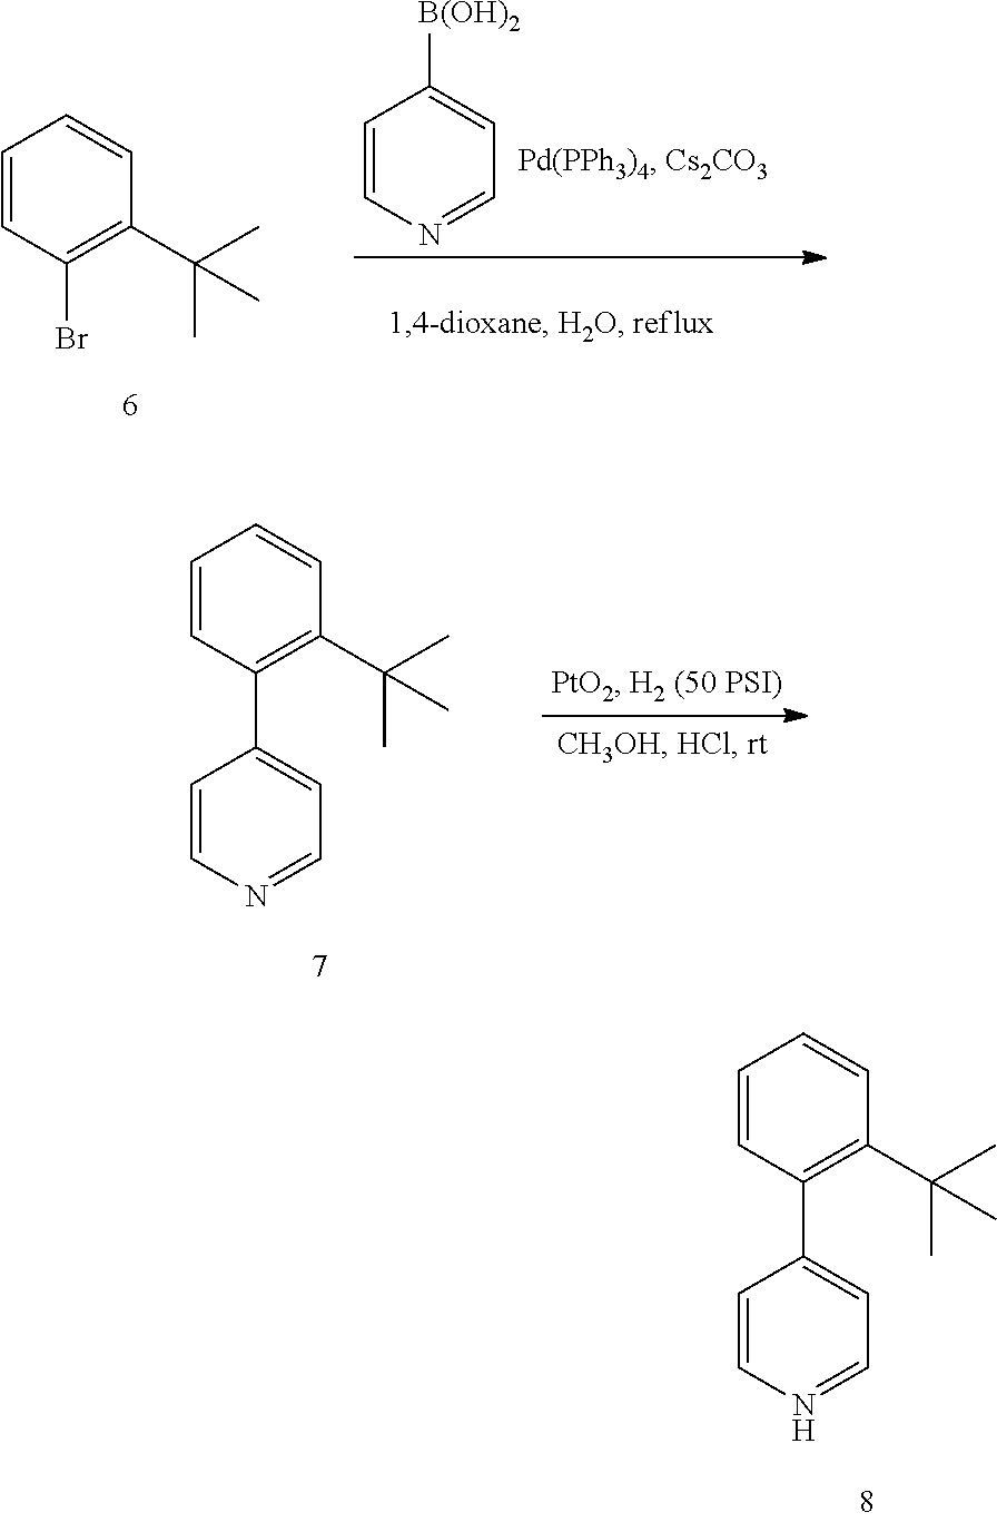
C1=CN=CC=C1[B(OH)2].C1=CC(Br)=C(C(C)(C)C)C=C1.C1=CC(C2=CC=NC=C2)=C(C(C)(C)C)C=C1.C1=CC(C2=CC=NC=C2)=C(C(C)(C)C)C=C1
